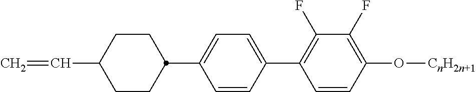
C1=C(C2=C(F)C(F)=C(O[CnH2n+1])C=C2)C=CC(C2CCC(C=C)CC2)=C1
